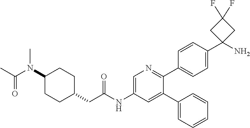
C1(N(C(C)=O)C)CCC(CC(NC2=CN=C(C3=CC=C(C4(N)CC(F)(F)C4)C=C3)C(C3=CC=CC=C3)=C2)=O)CC1
